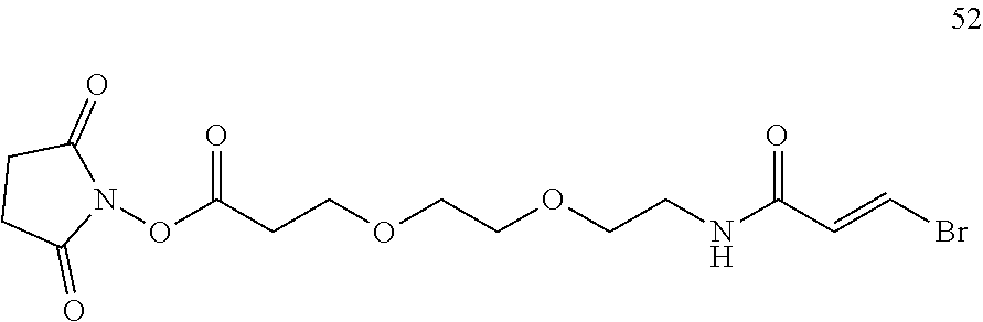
N1(OC(CCOCCOCCNC(C=CBr)=O)=O)C(=O)CCC1=O
